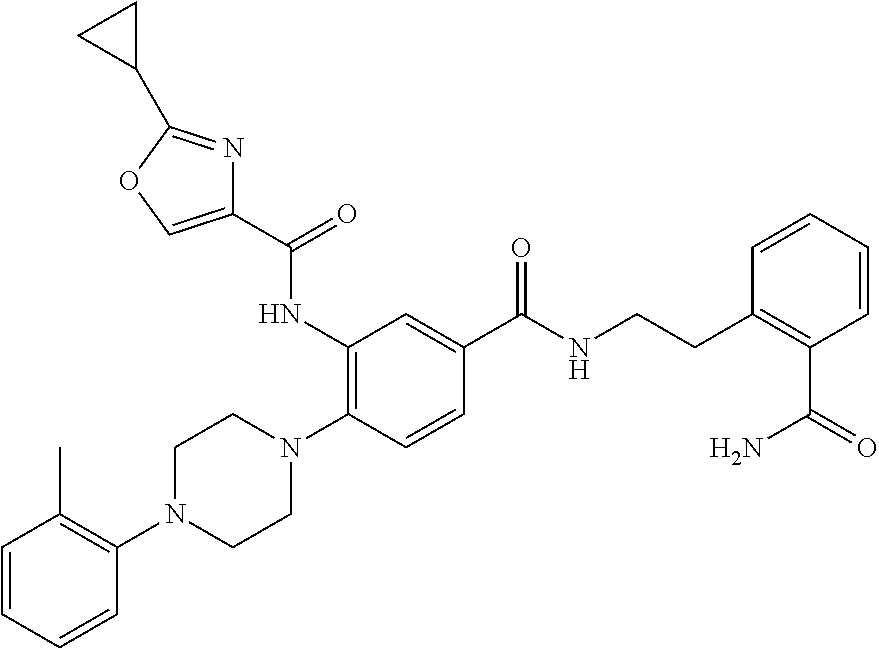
C1=CC=CC(N2CCN(C3=C(NC(C4=COC(C5CC5)=N4)=O)C=C(C(NCCC4=C(C(=O)N)C=CC=C4)=O)C=C3)CC2)=C1C
